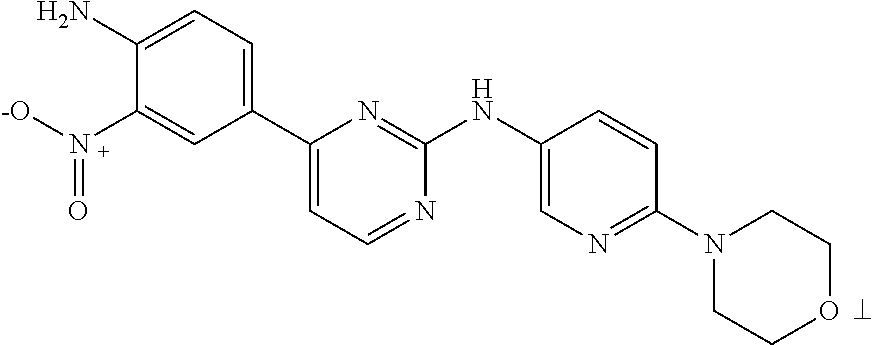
C1(N)=CC=C(C2=CC=NC(NC3=CN=C(N4CCOCC4)C=C3)=N2)C=C1N([-O])=O
